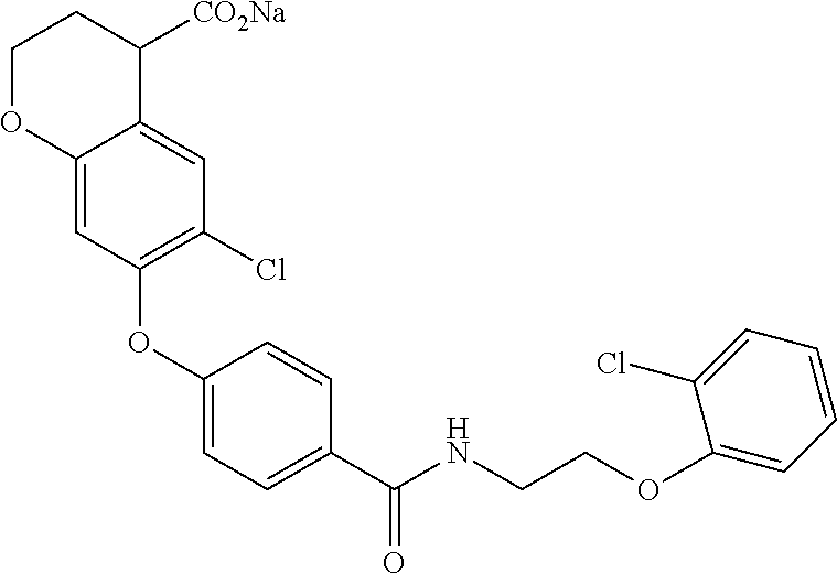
C1(OC2=C(Cl)C=C3C(=C2)OCCC3[CO2Na])=CC=C(C(NCCOC2=CC=CC=C2Cl)=O)C=C1
